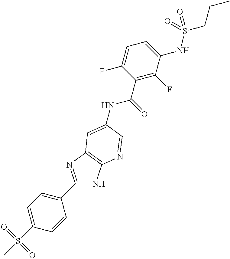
C1(C2=CC=C(S(C)(=O)=O)C=C2)=NC2=C(N1)N=CC(NC(C1=C(F)C(NS(CCC)(=O)=O)=CC=C1F)=O)=C2
